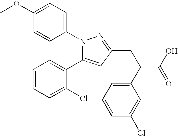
C1(OC)=CC=C(N2C(C3=CC=CC=C3Cl)=CC(CC(C3=CC=CC(Cl)=C3)C(O)=O)=N2)C=C1
